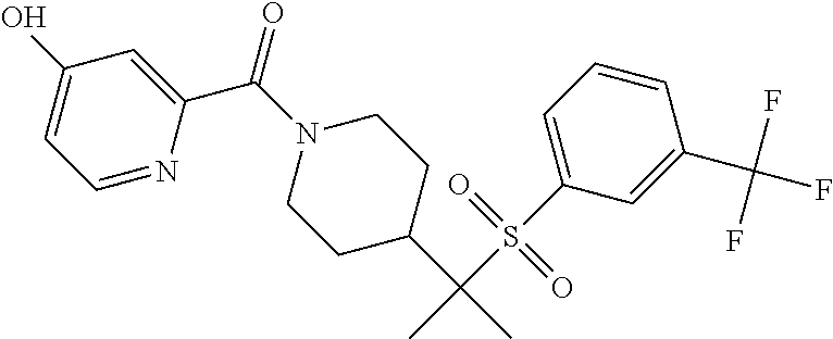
N1(C(C2=CC(O)=CC=N2)=O)CCC(C(C)(S(C2=CC=CC(C(F)(F)F)=C2)(=O)=O)C)CC1
